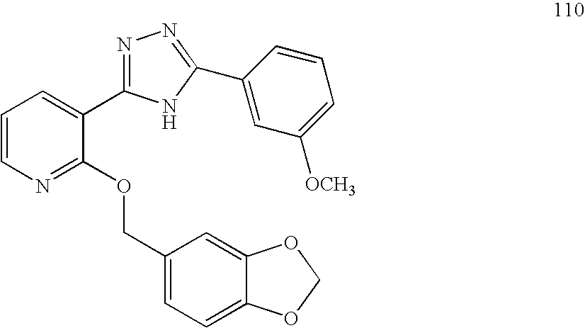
C1=CN=C(OCC2=CC=C3C(=C2)OCO3)C(C2=NN=C(C3=CC([OCH3])=CC=C3)N2)=C1
